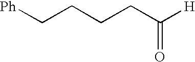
[Ph]CCCCC([H])=O
